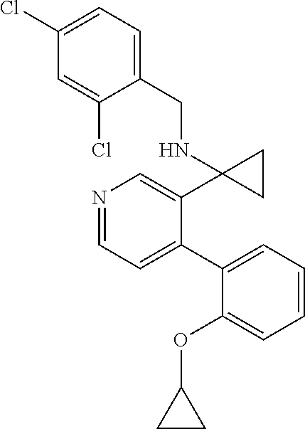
N1=CC=C(C2=CC=CC=C2OC2CC2)C(C2(NCC3=CC=C(Cl)C=C3Cl)CC2)=C1
